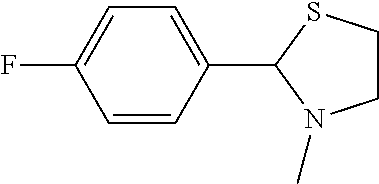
C1=CC(F)=CC=C1C1SCCN1C
